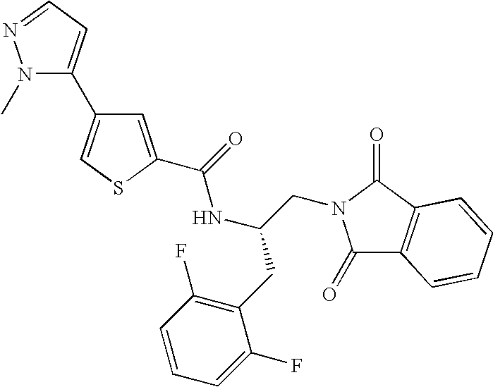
C1=C(C(=O)NC(CN2C(=O)C3=C(C2=O)C=CC=C3)CC2=C(F)C=CC=C2F)SC=C1C1=CC=NN1C
